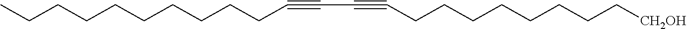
C(#CC#CCCCCCCCC[CH2OH])CCCCCCCCCC
